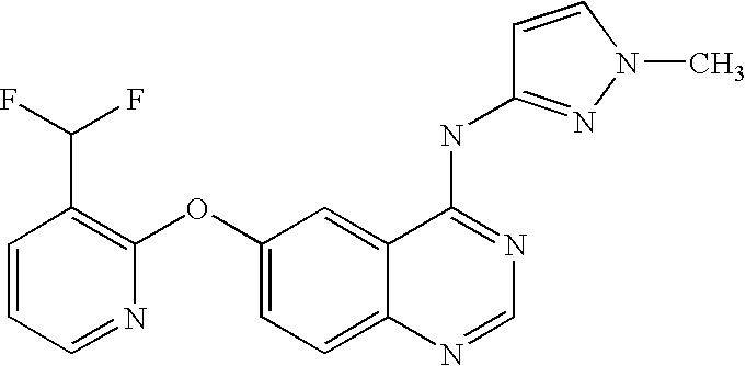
C1=CC=NC(OC2=CC=C3C(=C2)C(NC2=NN(C)C=C2)=NC=N3)=C1C(F)F
